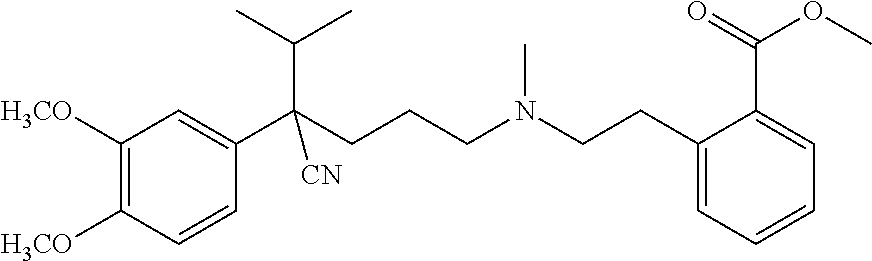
C1([H3CO])=C([H3CO])C=CC(C(CCCN(CCC2=CC=CC=C2C(=O)OC)C)(C(C)C)[CN])=C1
